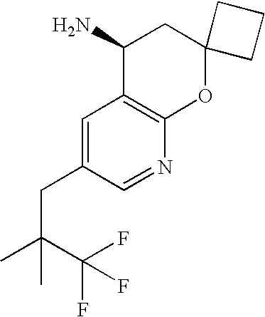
C1=C(CC(C(F)(F)F)(C)C)C=NC2=C1C(N)CC1(O2)CCC1
